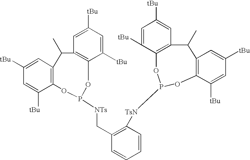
C1([tBu])=CC2=C(C([tBu])=C1)OP([NTs]CC1=C([TsN]P3OC4=C(C=C([tBu])C=C4[tBu])C(C)C4=C(C([tBu])=CC([tBu])=C4)O3)C=CC=C1)OC1=C(C=C([tBu])C=C1[tBu])C2C
